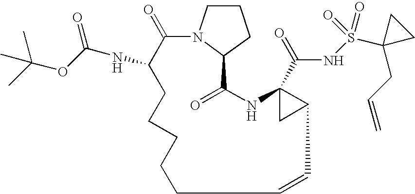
C1CN2C(C1)C(=O)NC1(C(=O)NS(C3(CC=C)CC3)(=O)=O)CC1C=CCCCCCC(NC(=O)OC(C)(C)C)C2=O
